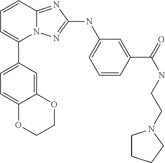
C1=CC2=NC(NC3=CC=CC(C(NCCN4CCCC4)=O)=C3)=NN2C(C2=CC=C3C(=C2)OCCO3)=C1
